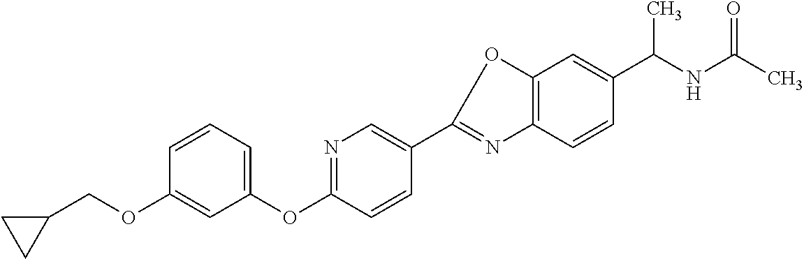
C(NC(C)=O)(C)C1=CC2=C(C=C1)N=C(C1=CN=C(OC3=CC=CC(OCC4CC4)=C3)C=C1)O2
